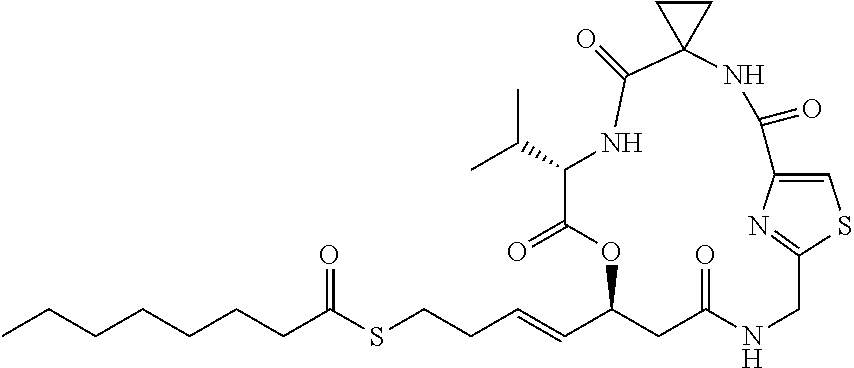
C(C1CC(=O)NCC2=NC(=CS2)C(=O)NC2(C(=O)NC(C(C)C)C(=O)O1)CC2)=CCCSC(CCCCCCC)=O
